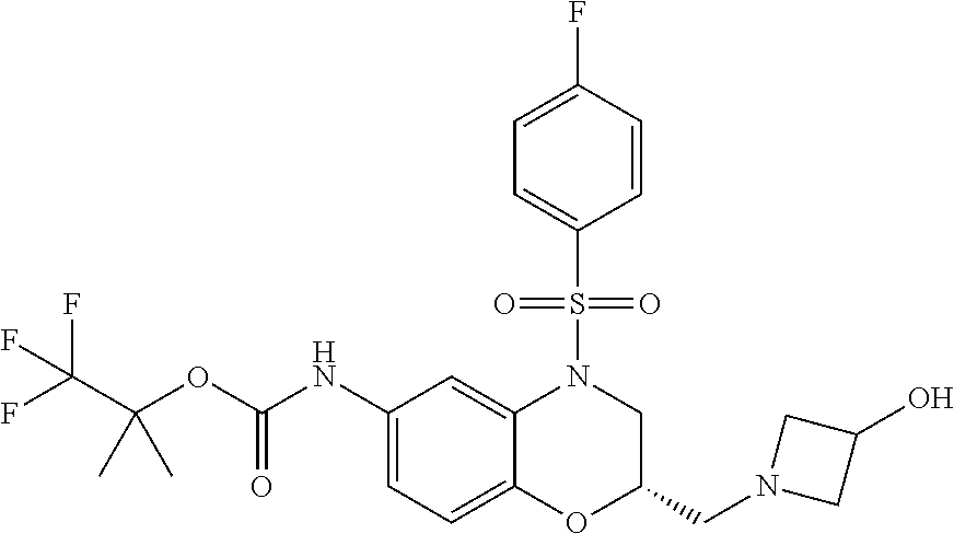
C1(NC(OC(C(F)(F)F)(C)C)=O)=CC=C2C(=C1)N(S(C1=CC=C(F)C=C1)(=O)=O)CC(CN1CC(O)C1)O2
